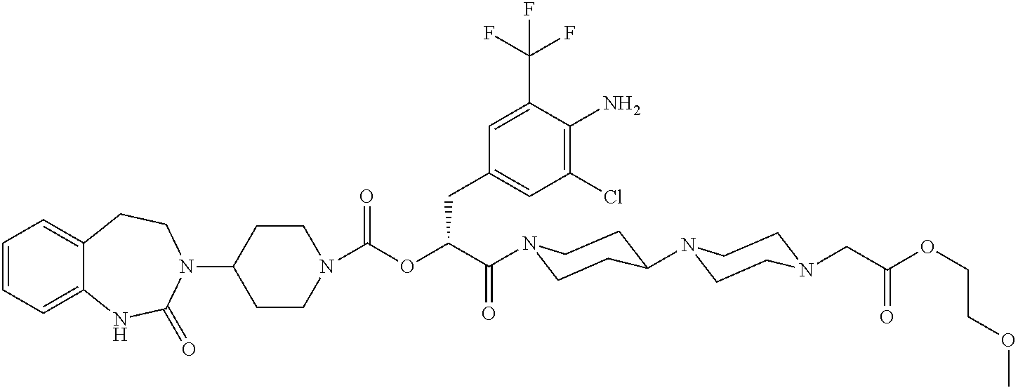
C1(N2CCC3=CC=CC=C3NC2=O)CCN(C(OC(C(=O)N2CCC(N3CCN(CC(OCCOC)=O)CC3)CC2)CC2=CC(Cl)=C(N)C(C(F)(F)F)=C2)=O)CC1
